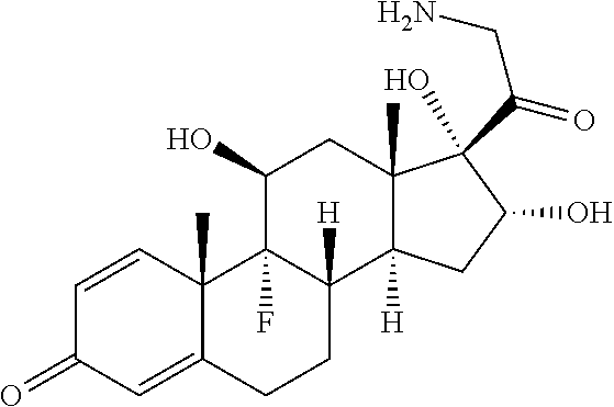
C1=CC2(C)C(=CC1=O)CCC1([H])C2(F)C(O)CC2(C)C1([H])CC(O)C2(O)C(=O)CN
